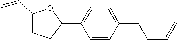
C1(C=C)CCC(C2=CC=C(CCC=C)C=C2)O1
